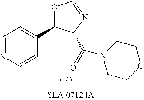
N1=CC=C(C2OC=NC2C(=O)N2CCOCC2)C=C1
